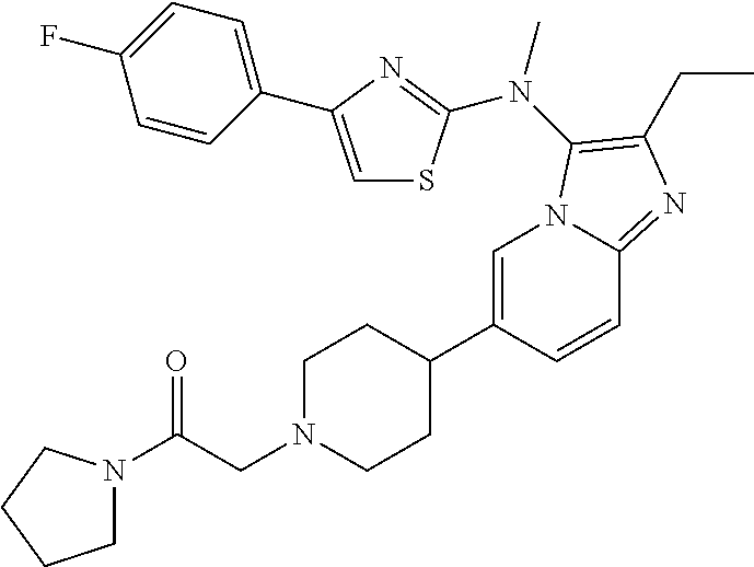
C1=C(C2CCN(CC(=O)N3CCCC3)CC2)C=CC2=NC(CC)=C(N(C)C3=NC(C4=CC=C(F)C=C4)=CS3)N12
